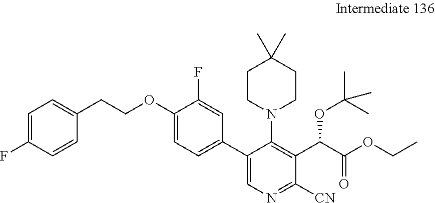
C1=C(F)C=CC(CCOC2=CC=C(C3=CN=C([CN])C(C(C(OCC)=O)OC(C)(C)C)=C3N3CCC(C)(C)CC3)C=C2F)=C1
